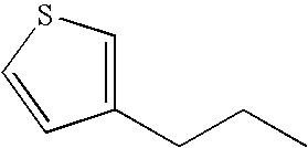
C1(CCC)=CSC=C1
